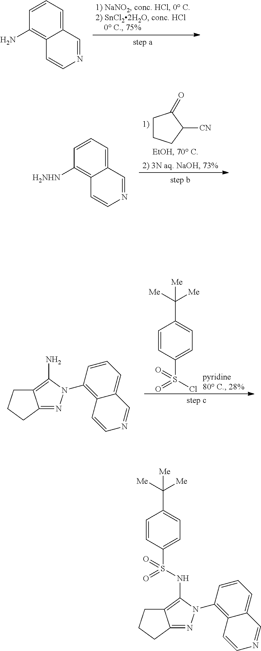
C12=CC=CC(N)=C1C=CN=C2.C12=CC=CC([H2NHN])=C1C=CN=C2.C1CCC([CN])C1=O.C1=CC(S(Cl)(=O)=O)=CC=C1C([Me])([Me])[Me].C12=NN(C3=C4C(=CC=C3)C=NC=C4)C(N)=C1CCC2.C12=NN(C3=C4C(=CC=C3)C=NC=C4)C(NS(C3=CC=C(C([Me])([Me])[Me])C=C3)(=O)=O)=C1CCC2
